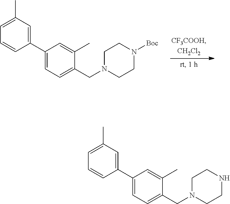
C1(C2=CC(C)=CC=C2)=CC=C(CN2CCN([Boc])CC2)C(C)=C1.C1(C2=CC(C)=CC=C2)=CC=C(CN2CCNCC2)C(C)=C1
